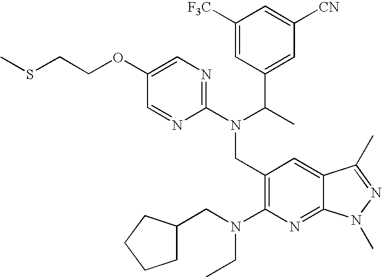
CSCCOC1=CN=C(N(C(C)C2=CC([CN])=CC([F3C])=C2)CC2=C(N(CC3CCCC3)CC)N=C3C(=C2)C(C)=NN3C)N=C1
